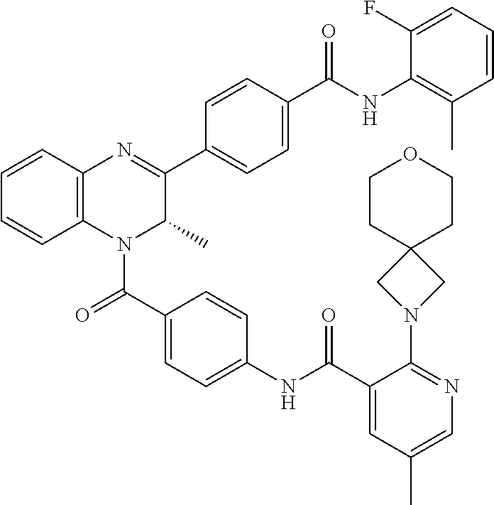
C12(CN(C3=NC=C(C)C=C3C(NC3=CC=C(C(=O)N4C(C)C(C5=CC=C(C(=O)NC6=C(C)C=CC=C6F)C=C5)=NC5=C4C=CC=C5)C=C3)=O)C1)CCOCC2
